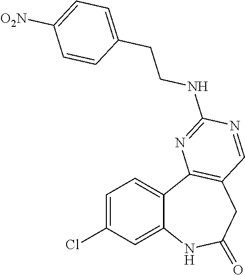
C1=C(Cl)C=C2C(=C1)C1=C(CC(=O)N2)C=NC(NCCC2=CC=C([O2N])C=C2)=N1
